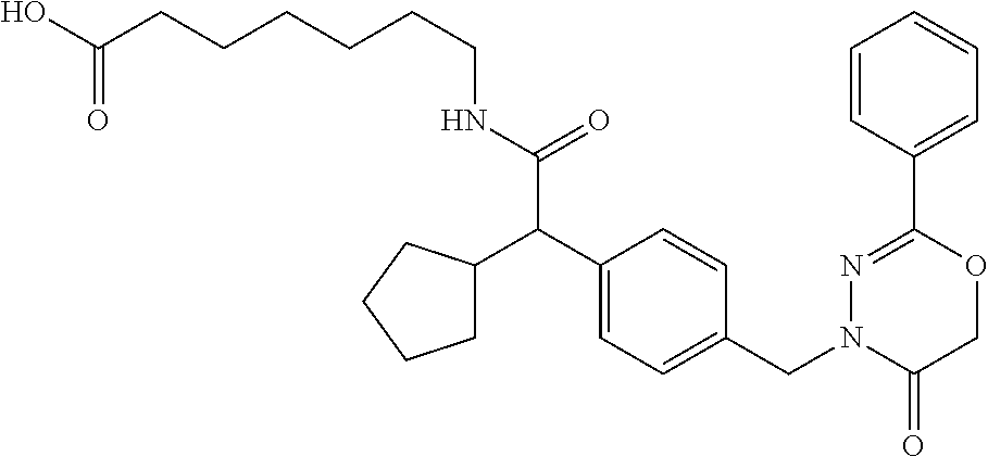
C1=CC(C2=NN(CC3=CC=C(C(C4CCCC4)C(NCCCCCCC(O)=O)=O)C=C3)C(=O)CO2)=CC=C1
